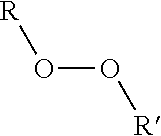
[R]OO[R]
